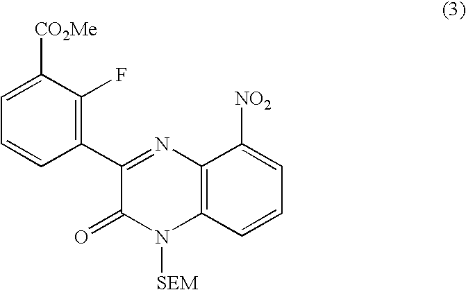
C1(C2=C(F)C([CO2Me])=CC=C2)=NC2=C(N([SEM])C1=O)C=CC=C2[NO2]
